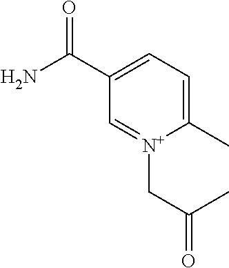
C1=C(C(N)=O)C=[N+](CC(C)=O)C(C)=C1
